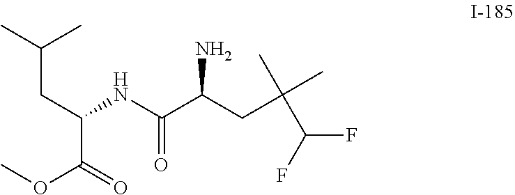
C(CC(NC(C(CC(C)(C)C(F)F)N)=O)C(=O)OC)(C)C
